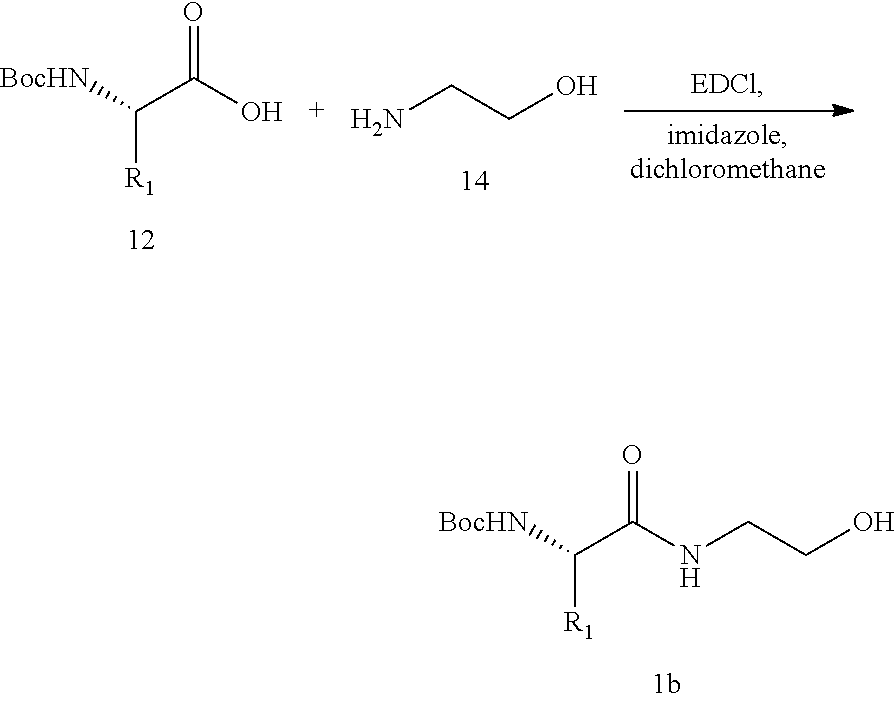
[BocHN]C(C(O)=O)[R1].NCCO.[BocHN]C(C(NCCO)=O)[R1]
